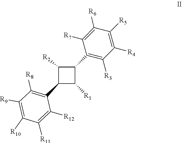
C1(C2C([R2])C(C3=C([R8])C([R9])=C([R10])C([R11])=C3[R12])C2[R1])=C([R3])C([R4])=C([R5])C([R6])=C1[R7]
